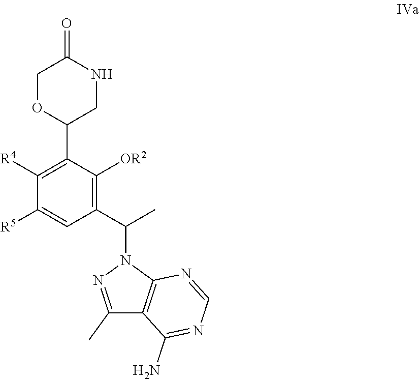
C1([R4])=C(C2CNC(=O)CO2)C([OR2])=C(C(C)N2N=C(C)C3=C2N=CN=C3N)C=C1[R5]
